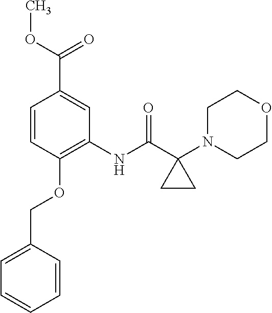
COC(=O)C1=CC(NC(C2(N3CCOCC3)CC2)=O)=C(OCC2=CC=CC=C2)C=C1
